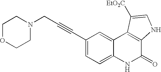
C1(C#CCN2CCOCC2)=CC=C2C(=C1)C1=C(C(=O)N2)NC=C1[EtO2C]
